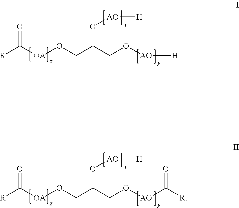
O=C([OA]OCC(O[AO][H])CO[AO][H])[R].O=C([OA]OCC(O[AO][H])CO[AO]C([R])=O)[R]
